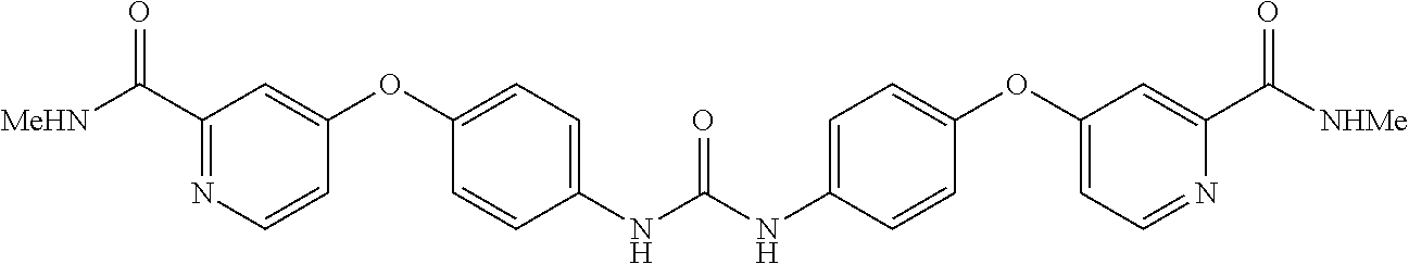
C1(NC(NC2=CC=C(OC3=CC=NC(C([NHMe])=O)=C3)C=C2)=O)=CC=C(OC2=CC(C([MeHN])=O)=NC=C2)C=C1
